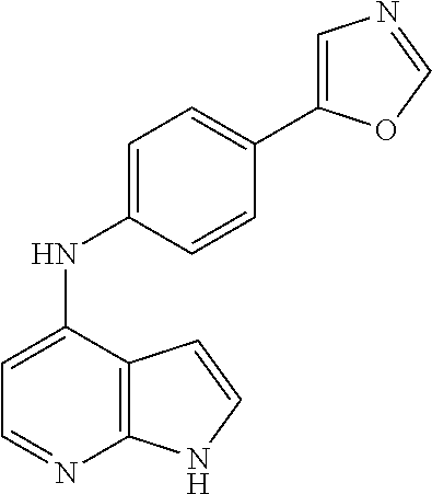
C12=C(C(NC3=CC=C(C4=CN=CO4)C=C3)=CC=N1)C=CN2
